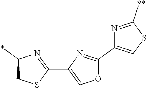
C1(C2=NC(*)CS2)=COC(C2=CSC([**])=N2)=N1
